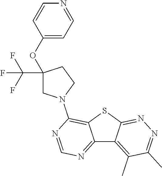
C12=NC=NC(N3CC(OC4=CC=NC=C4)(C(F)(F)F)CC3)=C1SC1=NN=C(C)C(C)=C21
